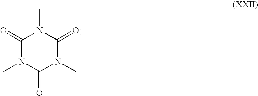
C1(=O)N(C)C(=O)N(C)C(=O)N1C
